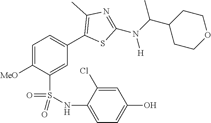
C1=C([MeO])C(S(NC2=CC=C(O)C=C2Cl)(=O)=O)=CC(C2=C(C)N=C(N(C(C3CCOCC3)C)[H])S2)=C1
